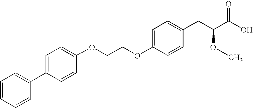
O(C1=CC=C(CC(C(O)=O)OC)C=C1)CCOC1=CC=C(C2=CC=CC=C2)C=C1
